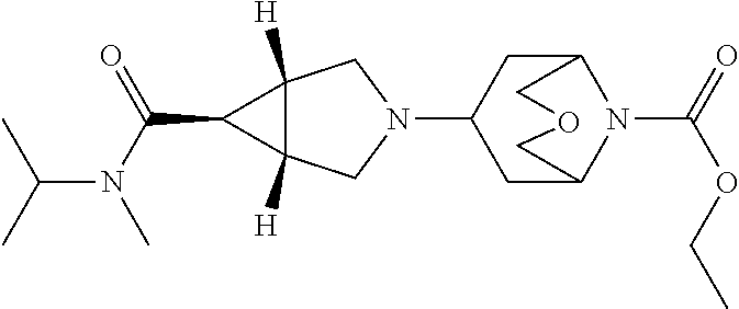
N1(C2CC3N(C(=O)OCC)C(C2)COC3)CC2([H])C([H])(C1)C2C(N(C(C)C)C)=O
